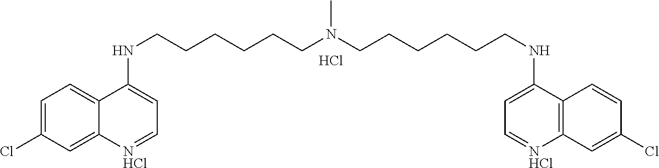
C1=C(Cl)C=C2C(=C1)C(NCCCCCCN(CCCCCCNC1=CC=[NHCl]C3=C1C=CC(Cl)=C3)C)=CC=[NHCl]2.Cl
